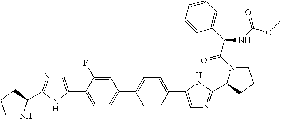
C1=C(F)C(C2=CN=C(C3NCCC3)N2)=CC=C1C1=CC=C(C2=CN=C(C3N(C(=O)C(C4=CC=CC=C4)NC(OC)=O)CCC3)N2)C=C1
